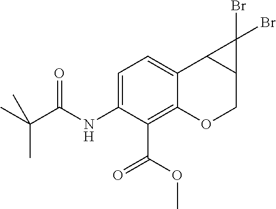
C1=C(NC(C(C)(C)C)=O)C(C(OC)=O)=C2C(=C1)C1C(CO2)C1(Br)Br
